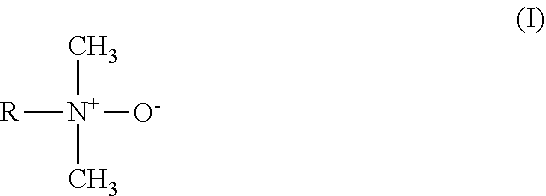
C[N+]([R])([O-])C
